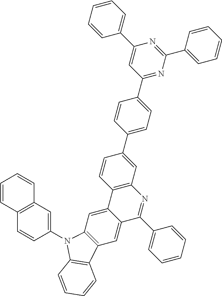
C1=CC=CC=C1C1=CC(C2=CC=C(C3=CC4=C(C=C3)C3=CC5=C(C=C3C(C3=CC=CC=C3)=N4)C3=C(N5C4=CC5=C(C=C4)C=CC=C5)C=CC=C3)C=C2)=NC(C2=CC=CC=C2)=N1
